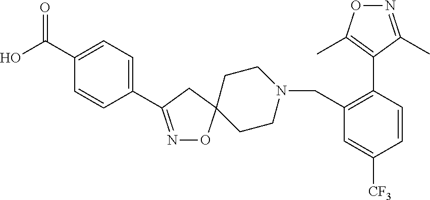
N1=C(C2=CC=C(C(O)=O)C=C2)CC2(O1)CCN(CC1=C(C3=C(C)ON=C3C)C=CC([CF3])=C1)CC2
